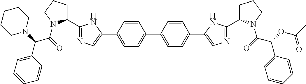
C1=CC(C(C(=O)N2C(C3=NC=C(C4=CC=C(C5=CC=C(C6=CN=C(C7CCCN7C(C(C7=CC=CC=C7)OC(C)=O)=O)N6)C=C5)C=C4)N3)CCC2)N2CCCCC2)=CC=C1
